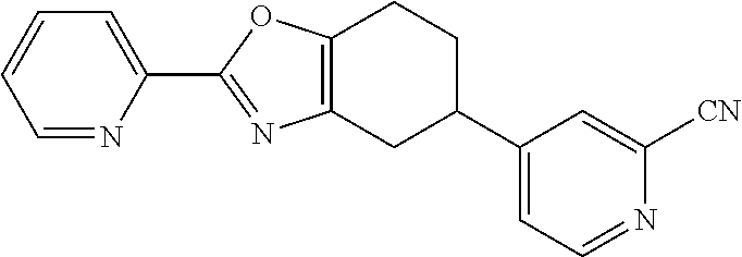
C12=C(CC(C3=CC=NC([CN])=C3)CC1)N=C(C1=CC=CC=N1)O2
